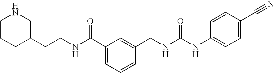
C1(CCNC(C2=CC=CC(CNC(NC3=CC=C(C#N)C=C3)=O)=C2)=O)CCCNC1
